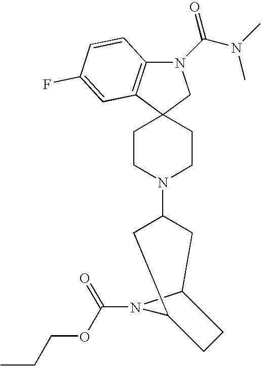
N1(C(N(C)C)=O)C2=C(C3(C1)CCN(C1CC4N(C(OCCC)=O)C(C1)CC4)CC3)C=C(F)C=C2
